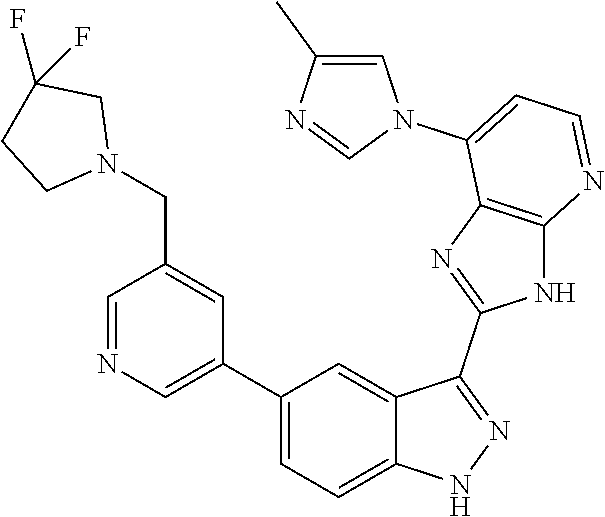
C1=NC=C(C2=CC=C3C(=C2)C(C2=NC4=C(N2)N=CC=C4N2C=C(C)N=C2)=NN3)C=C1CN1CC(F)(F)CC1
